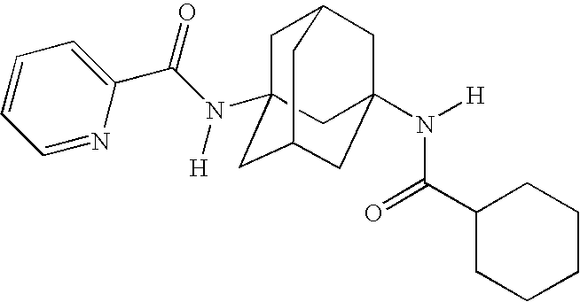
C1C2(N(C(C3=CC=CC=N3)=O)[H])CC3CC(N([H])C(C4CCCCC4)=O)(CC1C3)C2
